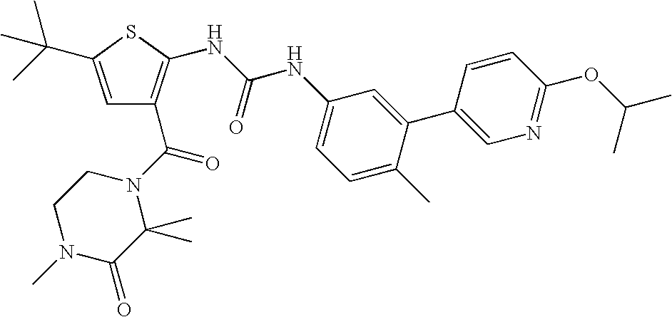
C1=C(C(C)(C)C)SC(NC(NC2=CC=C(C)C(C3=CN=C(OC(C)C)C=C3)=C2)=O)=C1C(N1CCN(C)C(=O)C1(C)C)=O
